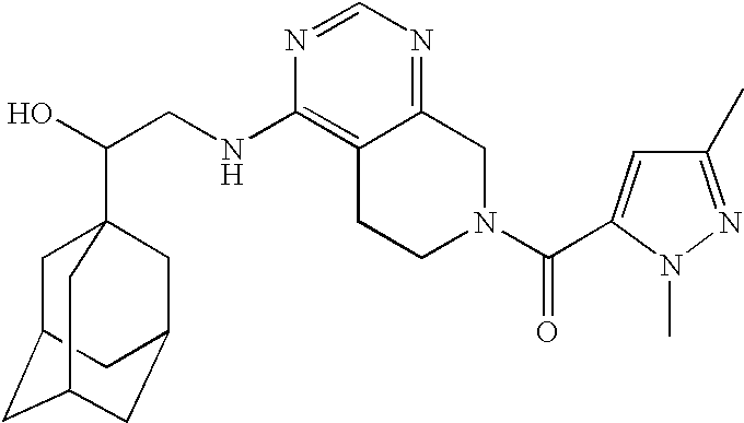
C(CNC1=C2C(=NC=N1)CN(C(=O)C1=CC(C)=NN1C)CC2)(O)C12CC3CC(CC(C1)C3)C2
